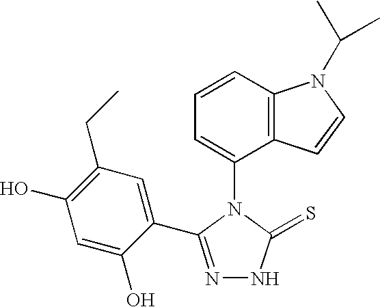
C1=CC2=C(C(N3C(=S)NN=C3C3=CC(CC)=C(O)C=C3O)=C1)C=CN2C(C)C
